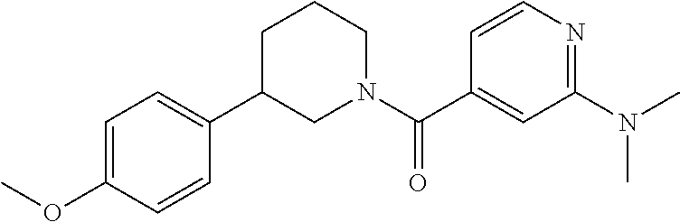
C1=C(C(N2CCCC(C3=CC=C(OC)C=C3)C2)=O)C=CN=C1N(C)C
